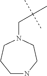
C1NCCN(CC(C)(C)C)CC1
